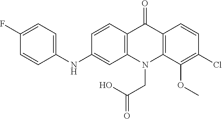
C12=C(N(CC(=O)O)C3=C(C1=O)C=CC(Cl)=C3OC)C=C(NC1=CC=C(F)C=C1)C=C2
